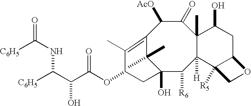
C12=C(C)C(OC(C(C(NC([C6H5])=O)[C6H5])O)=O)CC(O)(C1(C)C)C([R6])C1([H])C(C)(C(=O)C2[AcO])C(O)CC2C1([R5])CO2
